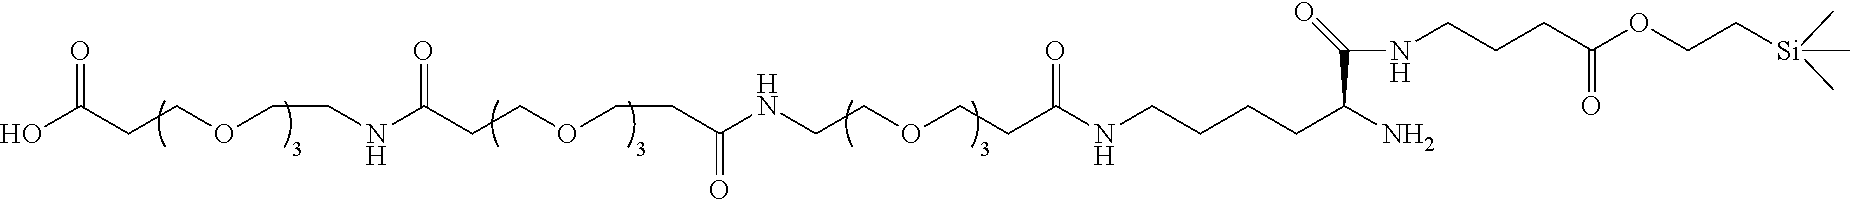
OC(CCOCCNC(CCOCCC(NCCOCCC(NCCCCC(N)C(NCCCC(OCC[Si](C)(C)C)=O)=O)=O)=O)=O)=O
